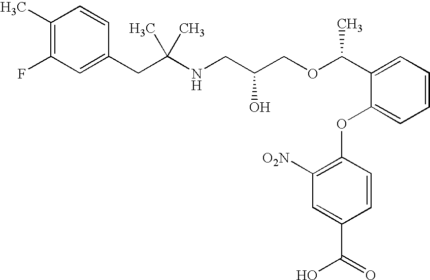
C1(CC(NCC(COC(C2=CC=CC=C2OC2=C([O2N])C=C(C(=O)O)C=C2)C)O)(C)C)=CC(F)=C(C)C=C1
